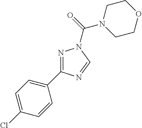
N1=C(C2=CC=C(Cl)C=C2)N=CN1C(N1CCOCC1)=O
